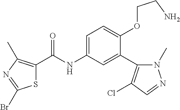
S1C(C(=O)NC2=CC=C(OCCN)C(C3=C(Cl)C=NN3C)=C2)=C(C)N=C1Br
